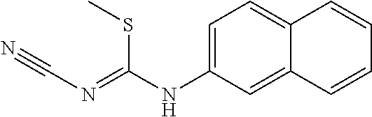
N(C1=CC=C2C(=C1)C=CC=C2)C(=NC#N)SC
